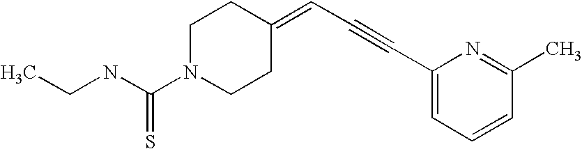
CCNC(N1CCC(=CC#CC2=CC=CC(C)=N2)CC1)=S
